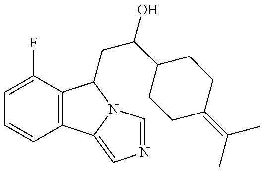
C1=C(F)C2=C(C=C1)C1=CN=CN1C2CC(C1CCC(=C(C)C)CC1)O
